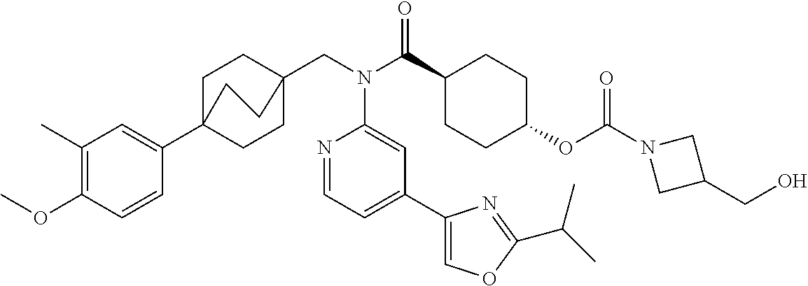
C1(C)=C(OC)C=CC(C23CCC(CN(C(C4CCC(OC(N5CC(CO)C5)=O)CC4)=O)C4=CC(C5=COC(C(C)C)=N5)=CC=N4)(CC2)CC3)=C1
